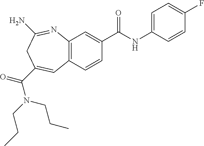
C12=C(C=CC(C(NC3=CC=C(F)C=C3)=O)=C1)C=C(C(=O)N(CCC)CCC)CC(N)=N2
